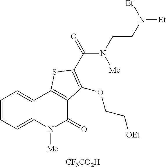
C1=CC=C2C(=C1)C1=C(C(=O)N2[Me])C(OCC[OEt])=C(C(=O)N([Me])CCN([Et])[Et])S1.[CF3CO2H]
